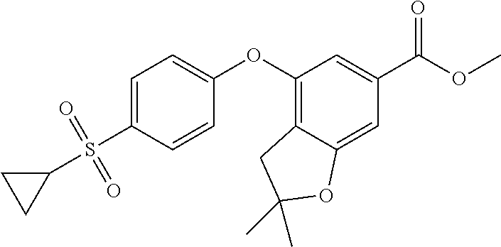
C1=C(S(C2CC2)(=O)=O)C=CC(OC2=C3C(=CC(C(OC)=O)=C2)OC(C)(C)C3)=C1
